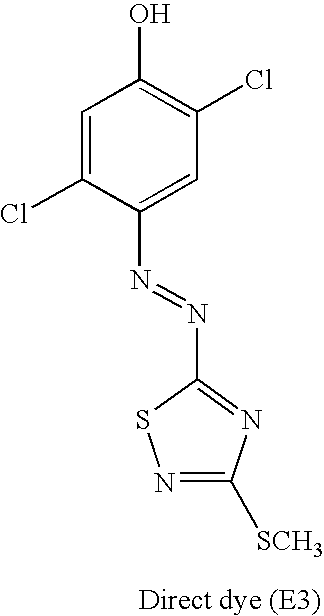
C1=C(Cl)C(N=NC2=NC([SCH3])=NS2)=CC(Cl)=C1O
